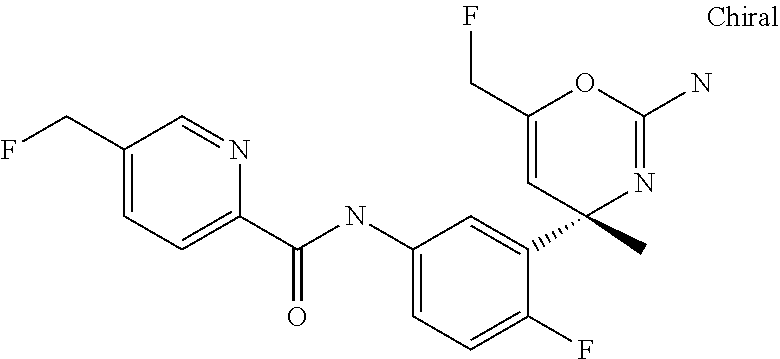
C1(C(NC2=CC=C(F)C(C3(C)N=C(N)OC(CF)=C3)=C2)=O)=CC=C(CF)C=N1
